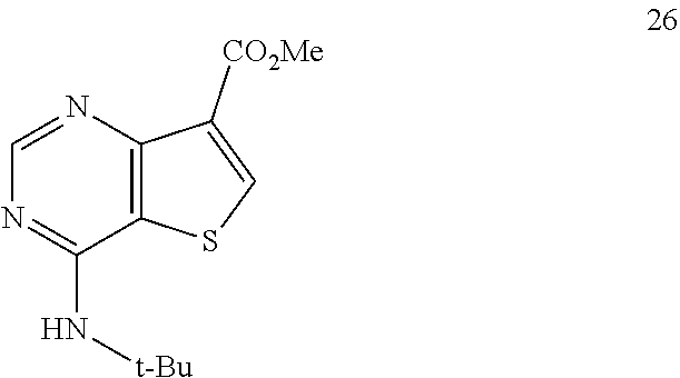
C1=NC2=C(C(N[t-Bu])=N1)SC=C2[CO2Me]
